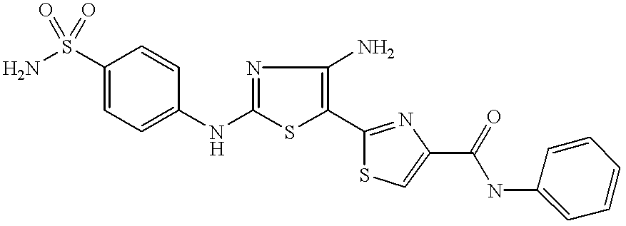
C1(NC2=CC=C(S(=O)(=O)N)C=C2)=NC(N)=C(C2=NC(C(=O)NC3=CC=CC=C3)=CS2)S1
